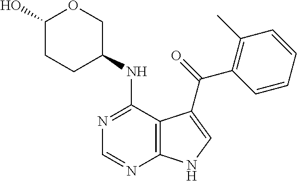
C1(O)CCC(NC2=NC=NC3=C2C(C(=O)C2=C(C)C=CC=C2)=CN3)CO1
